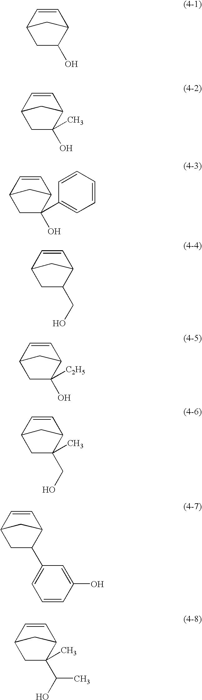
C1C(O)C2C=CC1C2.C1C(O)(C)C2C=CC1C2.C1C(O)(C2=CC=CC=C2)C2C=CC1C2.C1C(CO)C2C=CC1C2.C1C(O)([C2H5])C2C=CC1C2.C1C(CO)(C)C2C=CC1C2.C1C(C2=CC=CC(O)=C2)C2C=CC1C2.C1C(C(O)C)(C)C2C=CC1C2
